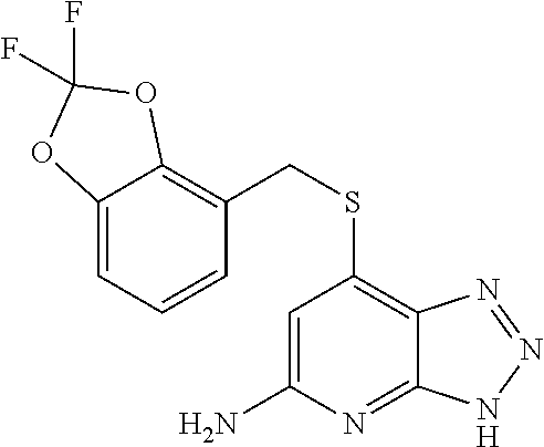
C1=C(N)N=C2C(=C1SCC1=C3C(=CC=C1)OC(F)(F)O3)N=NN2
